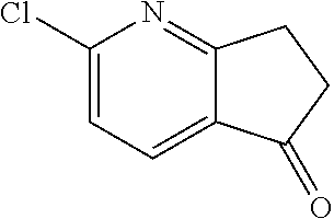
C1(Cl)=CC=C2C(=N1)CCC2=O
